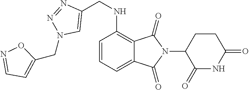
C12=CC=CC(NCC3=CN(CC4=CC=NO4)N=N3)=C1C(=O)N(C1C(=O)NC(=O)CC1)C2=O
